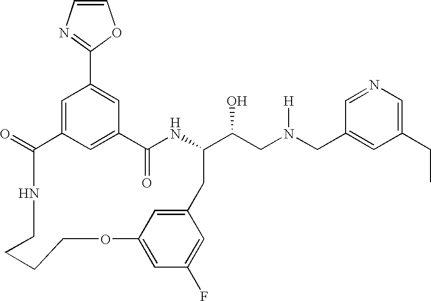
C1(=O)C2=CC(C3=NC=CO3)=CC(=C2)C(=O)NC(C(CN(CC2=CC(CC)=CN=C2)[H])O)CC2=CC(=CC(F)=C2)OCCCCN1
